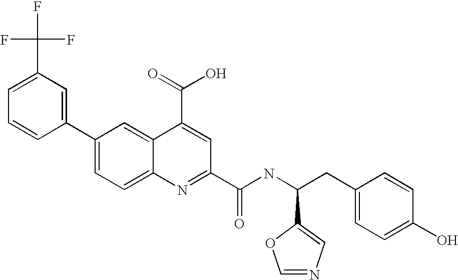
C1(C2=CC=C3C(=C2)C(C(O)=O)=CC(C(NC(CC2=CC=C(O)C=C2)C2=CN=CO2)=O)=N3)=CC(C(F)(F)F)=CC=C1
